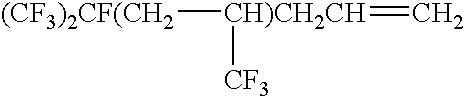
[(CF3)2CF(CH2][CH)CH2CH]([CF3])=C
